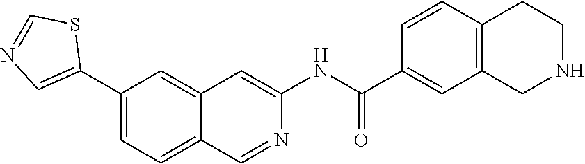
C1(C2=CN=CS2)=CC=C2C(=C1)C=C(NC(=O)C1=CC3=C(C=C1)CCNC3)N=C2
